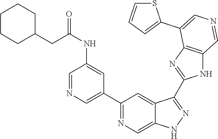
C1(C2=CN=CC(NC(CC3CCCCC3)=O)=C2)=NC=C2C(=C1)C(C1=NC3=C(N1)C=NC=C3C1=CC=CS1)=NN2
